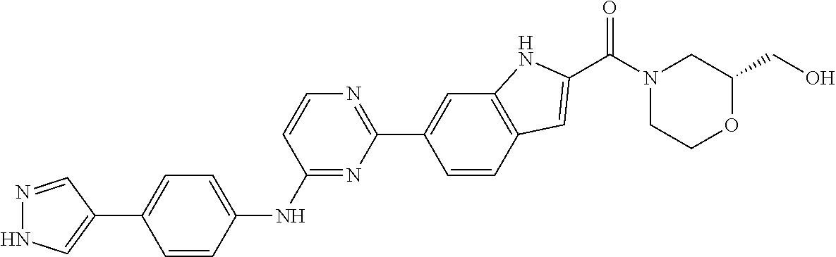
C12=C(C=CC(C3=NC=CC(NC4=CC=C(C5=CNN=C5)C=C4)=N3)=C1)C=C(C(N1CCOC(CO)C1)=O)N2
